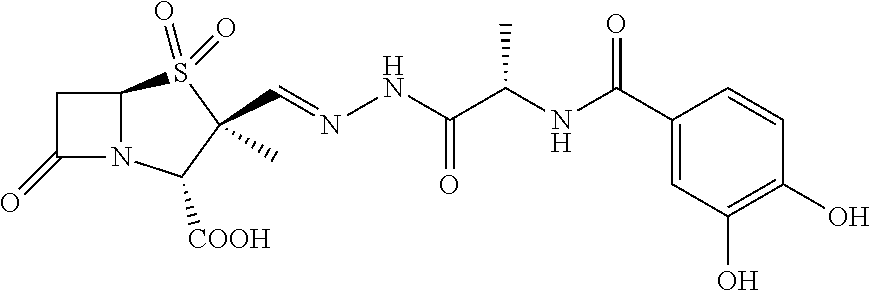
C(C1(C)S(=O)(=O)C2N(C1[COOH])C(=O)C2)=NNC(=O)C(NC(C1=CC(O)=C(O)C=C1)=O)C
